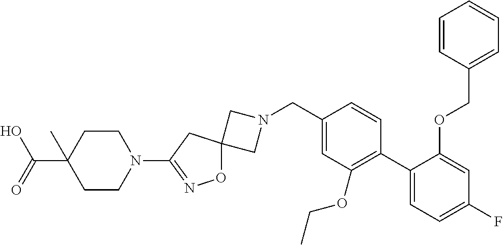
C1N(CC2=CC(OCC)=C(C3=CC=C(F)C=C3OCC3=CC=CC=C3)C=C2)CC12ON=C(N1CCC(C(O)=O)(C)CC1)C2
